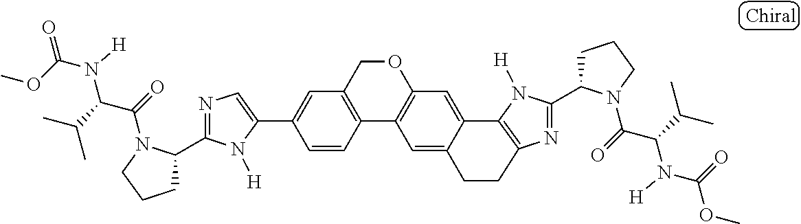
C1(C2=CC3=C(C=C2)C2=C(C=C4C5=C(N=C(C6CCCN6C(=O)C(C(C)C)N([H])C(=O)OC)N5[H])CCC4=C2)OC3)=CN=C(C2CCCN2C(=O)C(C(C)C)N([H])C(OC)=O)N1[H]
